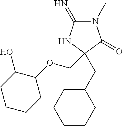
C1(=N)N(C)C(=O)C(CC2CCCCC2)(COC2C(O)CCCC2)N1
